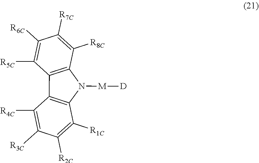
C12=C(N([M][D])C3=C1C([R4C])=C([R3C])C([R2C])=C3[R1C])C([R8C])=C([R7C])C([R6C])=C2[R5C]
